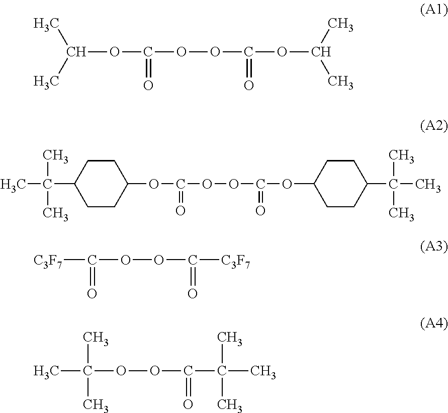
CC(C)OC(OOC(OC(C)C)=O)=O.O(C(OOC(OC1CCC(C(C)(C)C)CC1)=O)=O)C1CCC(C(C)(C)C)CC1.CC(OOC(C(C)(C)C)=O)(C)C.[C3F7]C(OOC([C3F7])=O)=O
